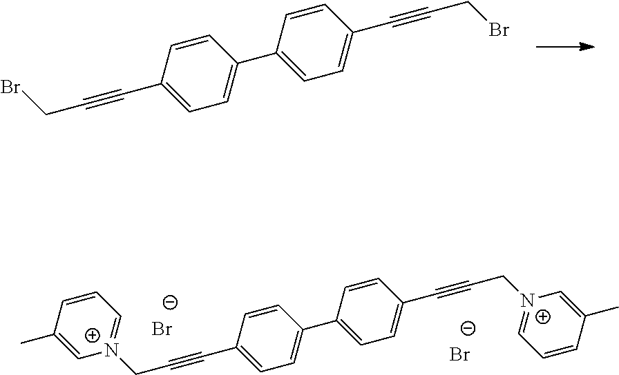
C1(C#CC[N+]2=CC=CC(C)=C2)=CC=C(C2=CC=C(C#CC[N+]3=CC=CC(C)=C3)C=C2)C=C1.[Br-].[Br-].C1(C#CCBr)=CC=C(C2=CC=C(C#CCBr)C=C2)C=C1
